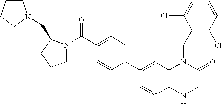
C1(C2=CC3=C(N=C2)NCC(=O)N3CC2=C(Cl)C=CC=C2Cl)=CC=C(C(N2CCCC2CN2CCCC2)=O)C=C1
